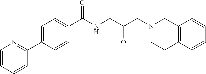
C1(C2=NC=CC=C2)=CC=C(C(=O)NCC(CN2CC3=C(CC2)C=CC=C3)O)C=C1
